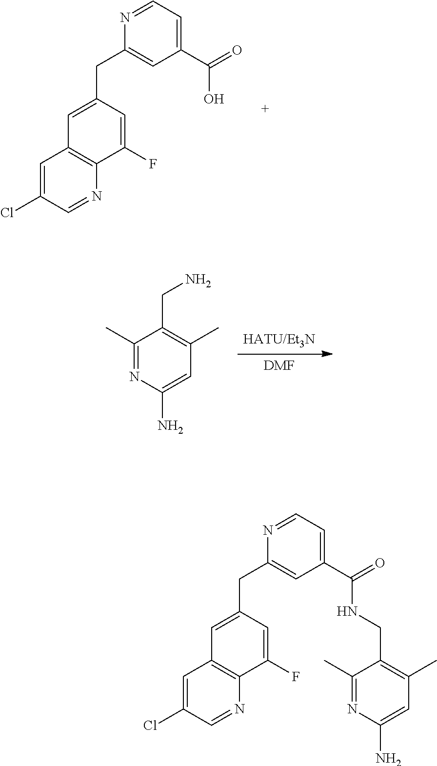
C1=C(CC2=CC(C(=O)O)=CC=N2)C=C(F)C2=C1C=C(Cl)C=N2.C1(C)=C(CN)C(C)=NC(N)=C1.[HATU/Et3N].[DMF].C(C1=CC(C(=O)NCC2=C(C)C=C(N)N=C2C)=CC=N1)C1=CC2=C(N=CC(Cl)=C2)C(F)=C1
